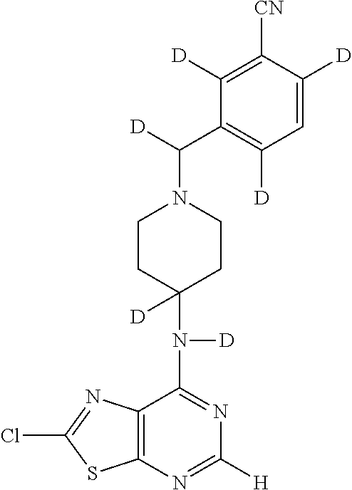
C1CC(N([D])C2=NC([H])=NC3=C2N=C(Cl)S3)([D])CCN1C([D])C1=C([D])C=C([D])C([CN])=C1[D]
